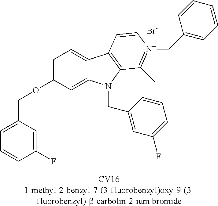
C1(F)=CC(COC2=CC=C3C(=C2)N(CC2=CC(F)=CC=C2)C2=C3C=C[N+](CC3=CC=CC=C3)=C2C)=CC=C1.[Br-]
